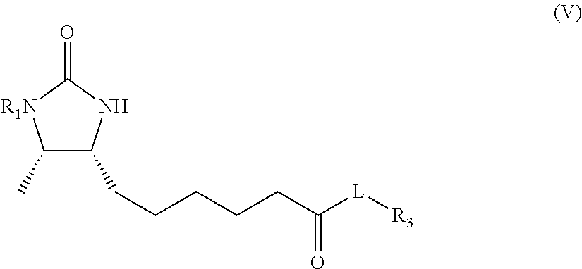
C1(C)C(CCCCCC([L][R3])=O)NC(=O)[R1N]1
